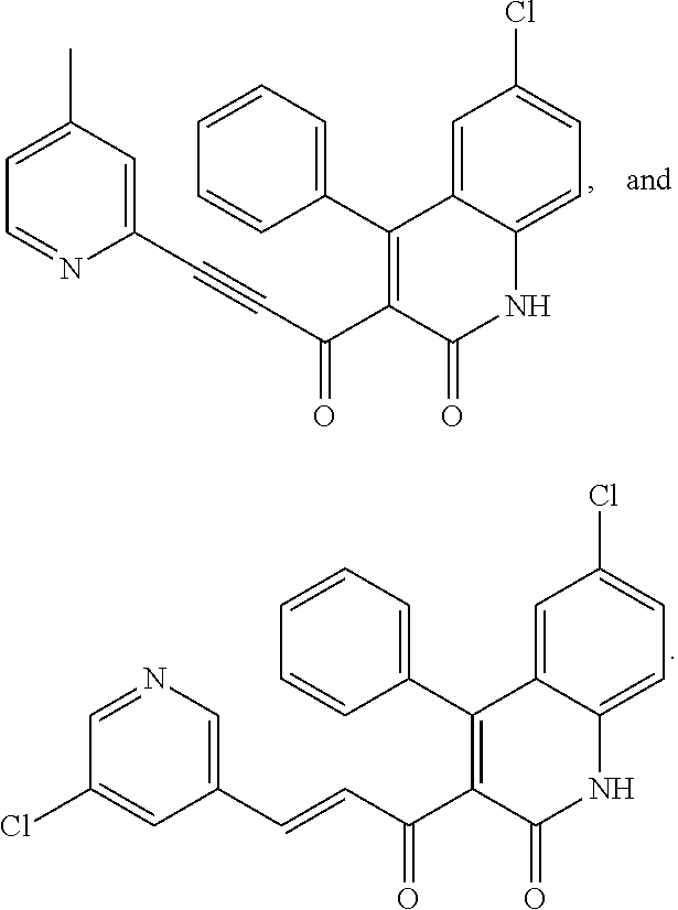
C1(C=CC(C2=C(C3=CC=CC=C3)C3=CC(Cl)=CC=C3NC2=O)=O)=CN=CC(Cl)=C1.C(C(C1=C(C2=CC=CC=C2)C2=CC(Cl)=CC=C2NC1=O)=O)#CC1=CC(C)=CC=N1
